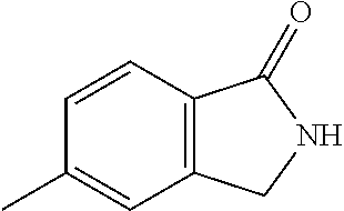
C12=C(C(=O)NC1)C=CC(C)=C2
